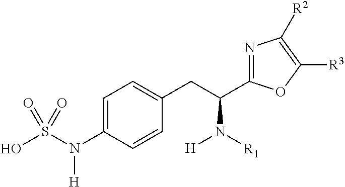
C1=C(N(S(O)(=O)=O)[H])C=CC(CC(N([R1])[H])C2=NC([R2])=C([R3])O2)=C1
